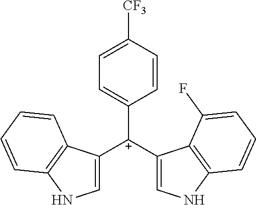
C1([C+](C2=CNC3=C2C(F)=CC=C3)C2=CNC3=C2C=CC=C3)=CC=C([CF3])C=C1
